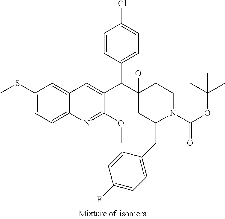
C1(SC)=CC=C2C(=C1)C=C(C(C1(O)CC(CC3=CC=C(F)C=C3)N(C(OC(C)(C)C)=O)CC1)C1=CC=C(Cl)C=C1)C(OC)=N2
